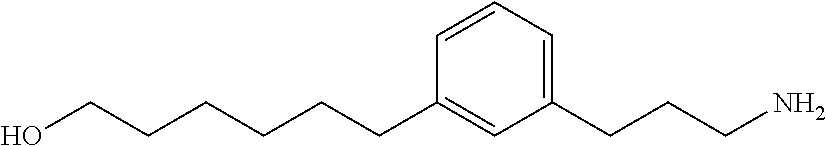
C(CCCCC1=CC(CCCN)=CC=C1)CO
